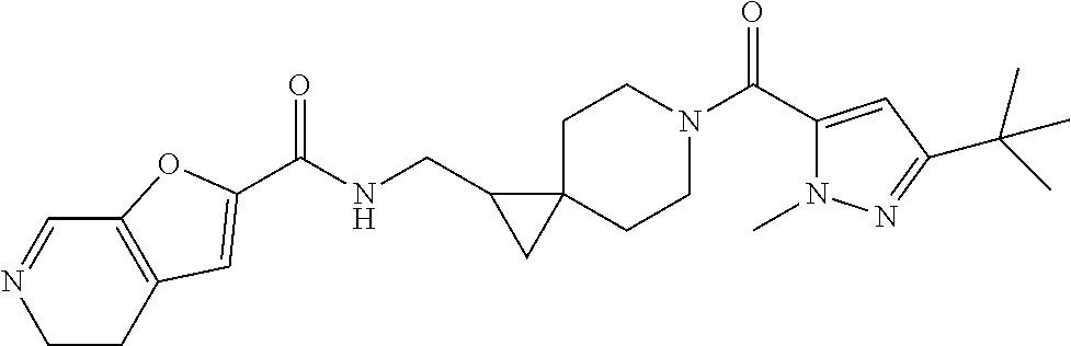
C1CC2=C(C=N1)OC(C(=O)NCC1CC13CCN(C(=O)C1=CC(C(C)(C)C)=NN1C)CC3)=C2
